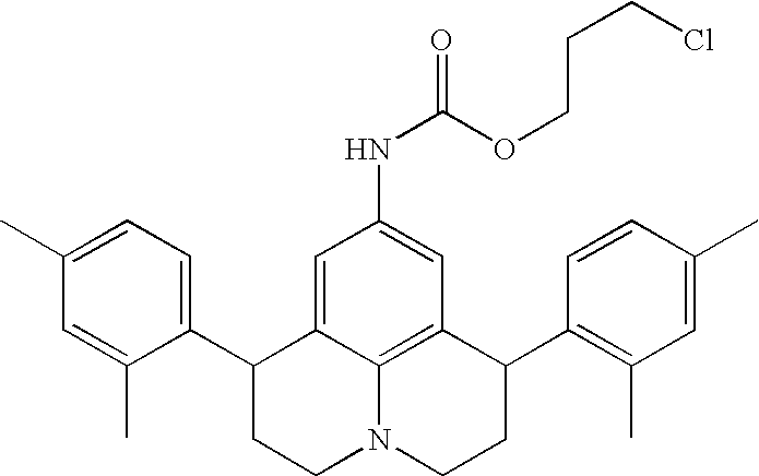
C1(C)=CC=C(C2CCN3C4=C(C(C5=C(C)C=C(C)C=C5)CC3)C=C(NC(=O)OCCCCl)C=C24)C(C)=C1
